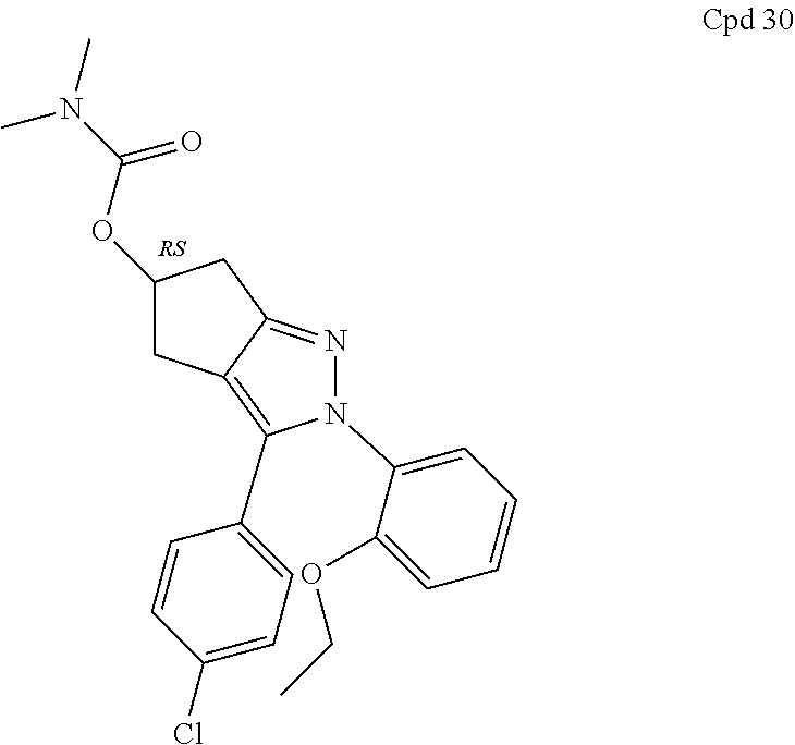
C1(OC(N(C)C)=O)CC2=C(C3=CC=C(Cl)C=C3)N(C3=CC=CC=C3OCC)N=C2C1
